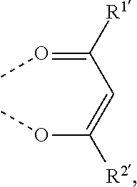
C(=OC)(C=C(OC)[R2])[R1]
